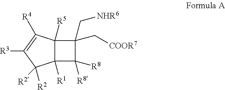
C12([R1])C([R5])(C([R4])=C([R3])C1([R2])[R2])C(C[NHR6])(C[COOR7])C2([R8])[R8]
